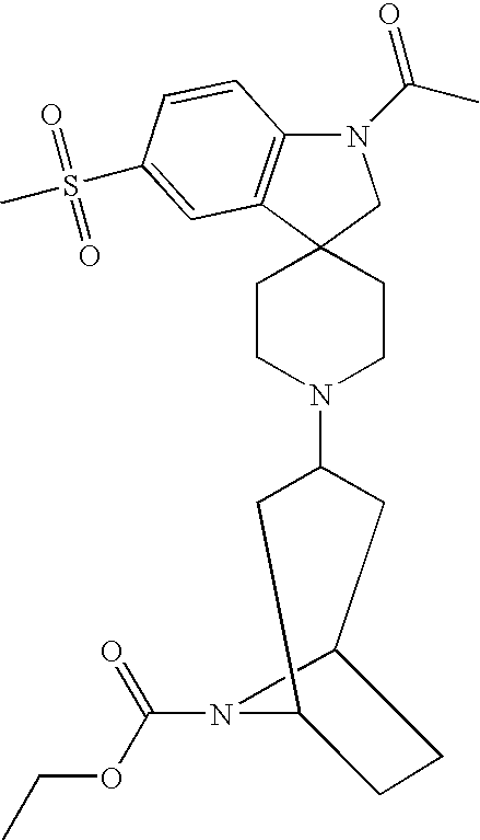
C1CN(C2CC3CCC(C2)N3C(=O)OCC)CCC12C1=C(N(C(C)=O)C2)C=CC(S(=O)(=O)C)=C1
